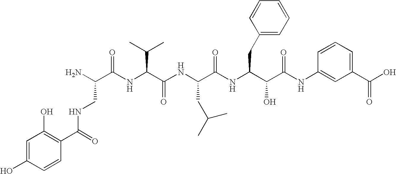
N(C(C1=C(O)C=C(O)C=C1)=O)CC(N)C(=O)NC(C(C)C)C(=O)NC(CC(C)C)C(=O)NC(CC1=CC=CC=C1)C(O)C(=O)NC1=CC(C(O)=O)=CC=C1
